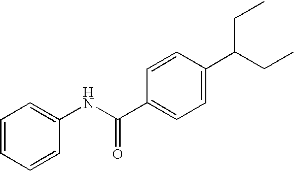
C1=CC=CC(NC(C2=CC=C(C(CC)CC)C=C2)=O)=C1
